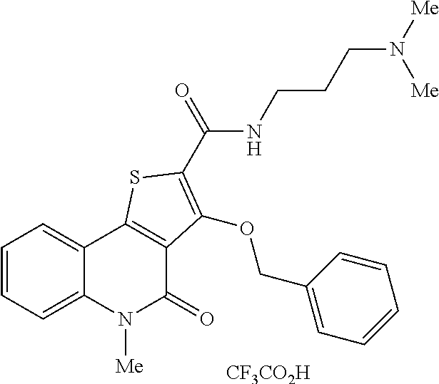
C1=CC=C2C(=C1)C1=C(C(=O)N2[Me])C(OCC2=CC=CC=C2)=C(C(NCCCN([Me])[Me])=O)S1.[CF3CO2H]
